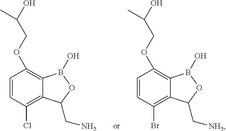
C1=CC(Cl)=C2C(=C1OCC(O)C)B(O)OC2CN.C1=CC(Br)=C2C(=C1OCC(O)C)B(O)OC2C[NH2]
